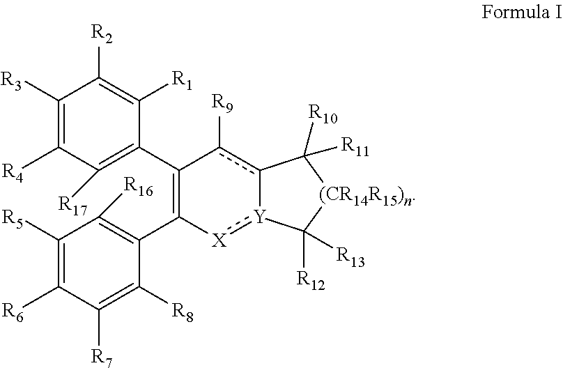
C1([R3])=C([R4])C([R17])=C(C2=C(C3=C([R16])C([R5])=C([R6])C([R7])=C3[R8])[X]:[Y]3-c(c2[R9])C([R10])([R11])[(CR14R15)n]C3([R12])[R13])C([R1])=C1[R2]
